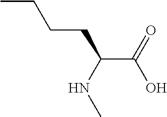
C(C(NC)CCCC)(O)=O
